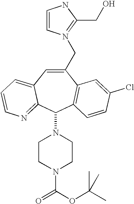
C1(CN2=C(CO)NC=C2)=CC2=CC=CN=C2C(N2CCN(C(OC(C)(C)C)=O)CC2)C2=C1C=C(Cl)C=C2
